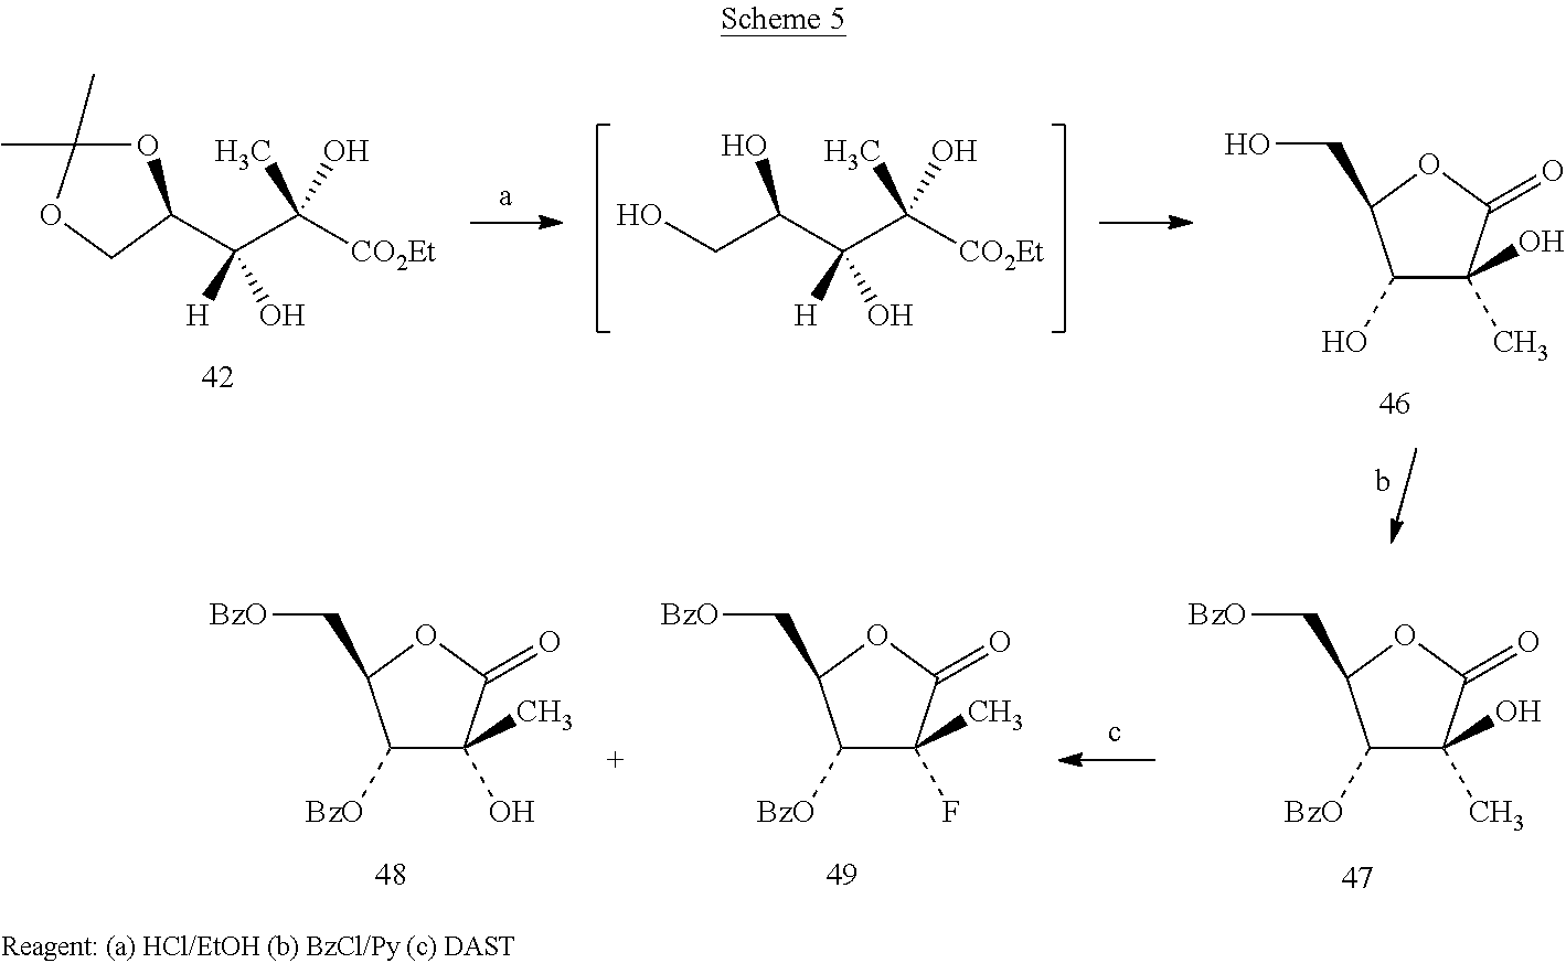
O1C(C)(C)OCC1C(C([CO2Et])(O)C)([H])O.OC(C(C([CO2Et])(O)C)([H])O)CO.C1(O)C(C)(O)C(=O)OC1CO.C1([BzO])C(C)(O)C(=O)OC1C[BzO].C1([BzO])C(F)(C)C(=O)OC1C[BzO].C1([BzO])C(O)(C)C(=O)OC1C[BzO]
